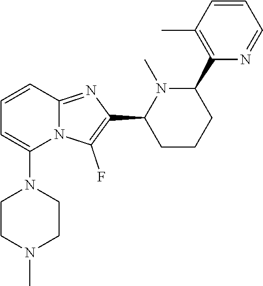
N12C(=NC(C3CCCC(C4=C(C)C=CC=N4)N3C)=C1F)C=CC=C2N1CCN(C)CC1
